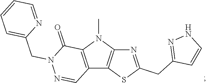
C12=C(N(C)C3=C1SC(CC1=NNC=C1)=N3)C(=O)N(CC1=CC=CC=N1)N=C2
